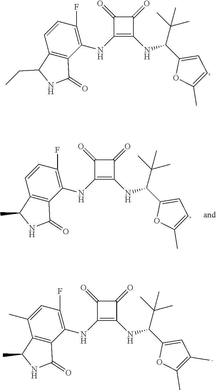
C1(=O)C(NC2=C(F)C=CC3=C2C(=O)NC3CC)=C(NC(C(C)(C)C)C2=CC=C(C)O2)C1=O.C1(=O)C(NC2=C(F)C=CC3=C2C(=O)NC3C)=C(NC(C(C)(C)C)C2=CC=C(C)O2)C1=O.C1(=O)C(NC2=C(F)C=C(C)C3=C2C(=O)NC3C)=C(NC(C(C)(C)C)C2=CC(C)=C(C)O2)C1=O
